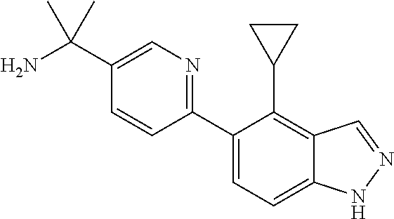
C1(C2=CC=C3C(=C2C2CC2)C=NN3)=NC=C(C(N)(C)C)C=C1
